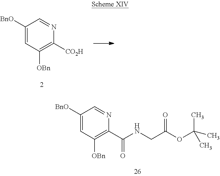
C1([BnO])=CC([OBn])=C([CO2H])N=C1.C1([BnO])=CC([OBn])=C(C(NCC(OC(C)(C)C)=O)=O)N=C1
